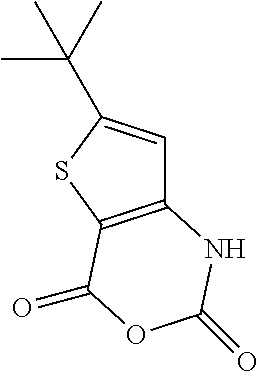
C12=C(SC(C(C)(C)C)=C1)C(=O)OC(=O)N2
